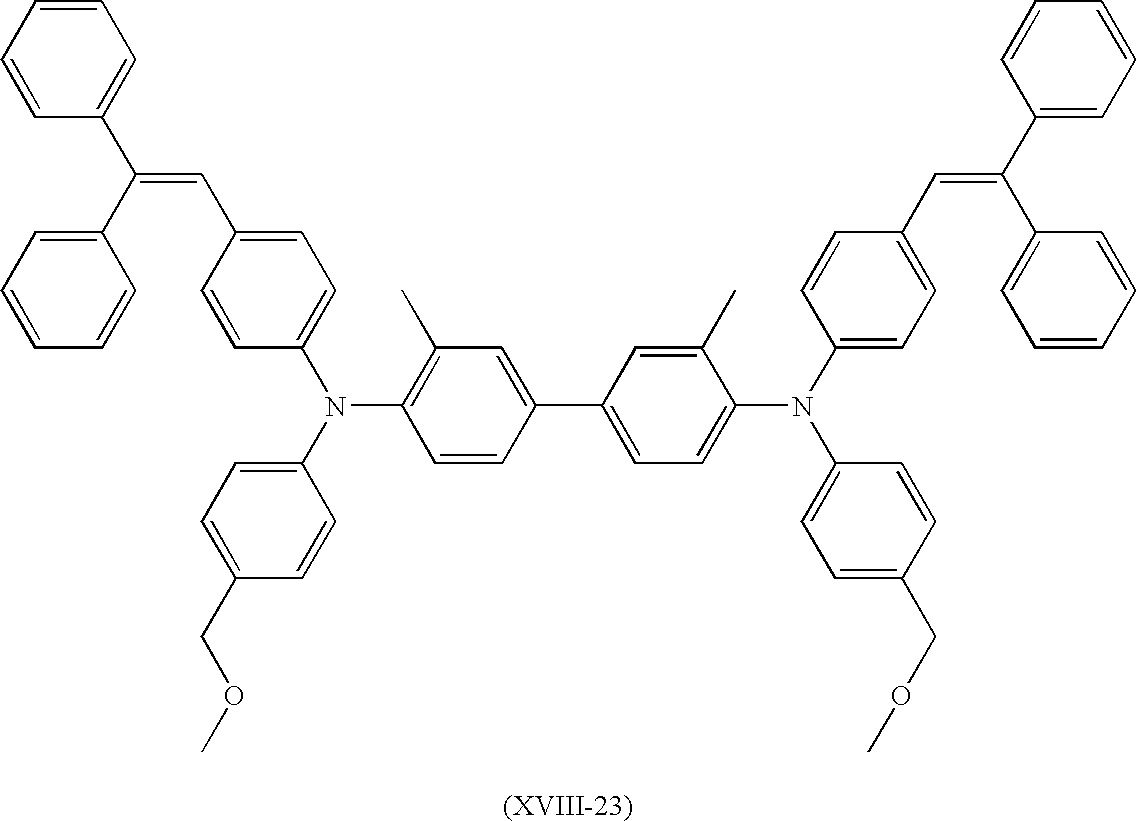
C1=CC(C=C(C2=CC=CC=C2)C2=CC=CC=C2)=CC=C1N(C1=CC=C(COC)C=C1)C1=C(C)C=C(C2=CC=C(N(C3=CC=C(COC)C=C3)C3=CC=C(C=C(C4=CC=CC=C4)C4=CC=CC=C4)C=C3)C(C)=C2)C=C1
